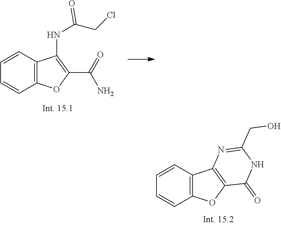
C1=CC2=C(C=C1)OC1=C2N=C(CO)NC1=O.C1=CC2=C(C=C1)OC(C(=O)N)=C2NC(CCl)=O
